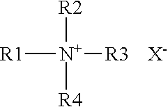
[N+]([R4])([R2])([R1])[R3].[X-]
